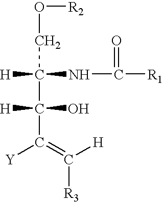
O([R2])CC(C(C([Y])=C([H])[R3])([H])O)([H])NC([R1])=O
